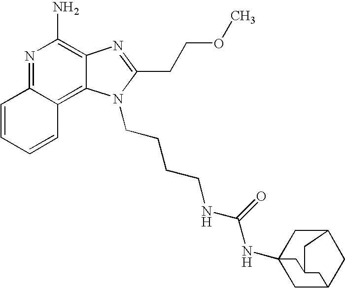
N1=C2C(=C3C(=C1N)N=C(CCOC)N3CCCCNC(NC13CC4CC(C1)CC(C3)C4)=O)C=CC=C2
